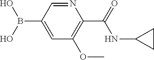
B(C1=CC(OC)=C(C(=O)NC2CC2)N=C1)(O)O
